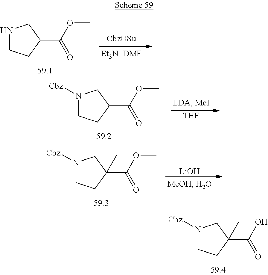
N1([Cbz])CCC(C(O)=O)(C)C1.N1CCC(C(OC)=O)C1.N1([Cbz])CCC(C(OC)=O)C1.[THF].N1([Cbz])CCC(C(OC)=O)(C)C1.[LiOH]
